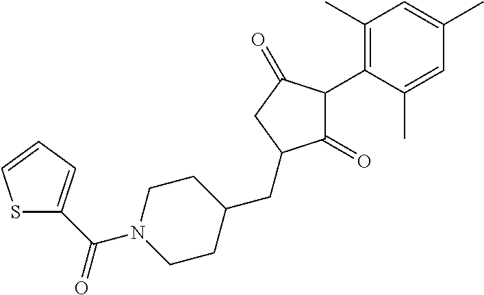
C1(=O)C(C2=C(C)C=C(C)C=C2C)C(=O)CC1CC1CCN(C(=O)C2=CC=CS2)CC1
